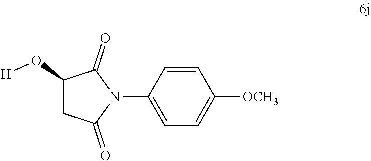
C1(N2C(=O)C(O[H])CC2=O)=CC=C([OCH3])C=C1
